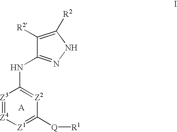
[Z3]1=[Z4][Z1]=C([Q][R1])[Z2]=C1NC1=NNC([R2])=C1[R2].[A]
